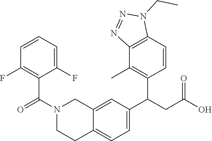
C12=CC=C(C(C3=C(C)C4=C(C=C3)N(CC)N=N4)CC(O)=O)C=C1CN(C(C1=C(F)C=CC=C1F)=O)CC2
